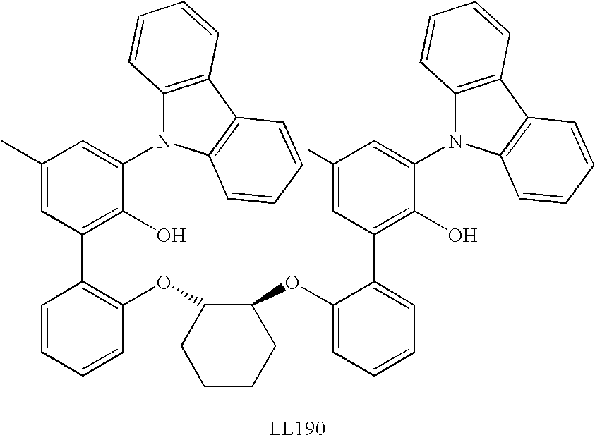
C1=CC=CC(OC2CCCCC2OC2=CC=CC=C2C2=C(O)C(N3C4=C(C5=C3C=CC=C5)C=CC=C4)=CC(C)=C2)=C1C1=C(O)C(N2C3=C(C4=C2C=CC=C4)C=CC=C3)=CC(C)=C1
